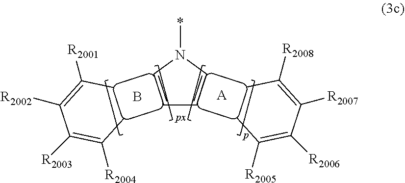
[R2005]C(C)=C([R2006])C([R2007])=C([R2008])C.C1=CN(*)C=C1.[A].CC(=C(C(=C(C)[R2001])[R2002])[R2003])[R2004].B
